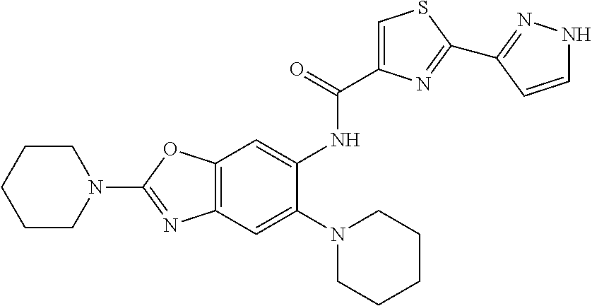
C12=C(C=C(N3CCCCC3)C(NC(C3=CSC(C4=NNC=C4)=N3)=O)=C1)N=C(N1CCCCC1)O2
